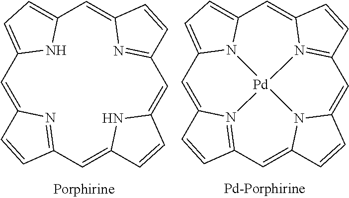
C1=C2N=C(C=C3NC(=CC4=NC(=CC5=CC=C1N5)C=C4)C=C3)C=C2.C1=C2N3=C(C=C4N5C(=CC6=N7C(=CC8=CC=C1N8[Pd]753)C=C6)C=C4)C=C2
